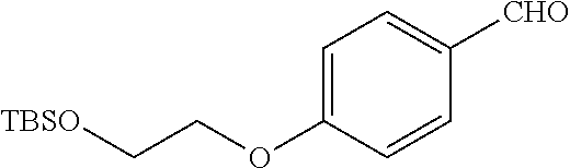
[TBSO]CCOC1=CC=C([CHO])C=C1
